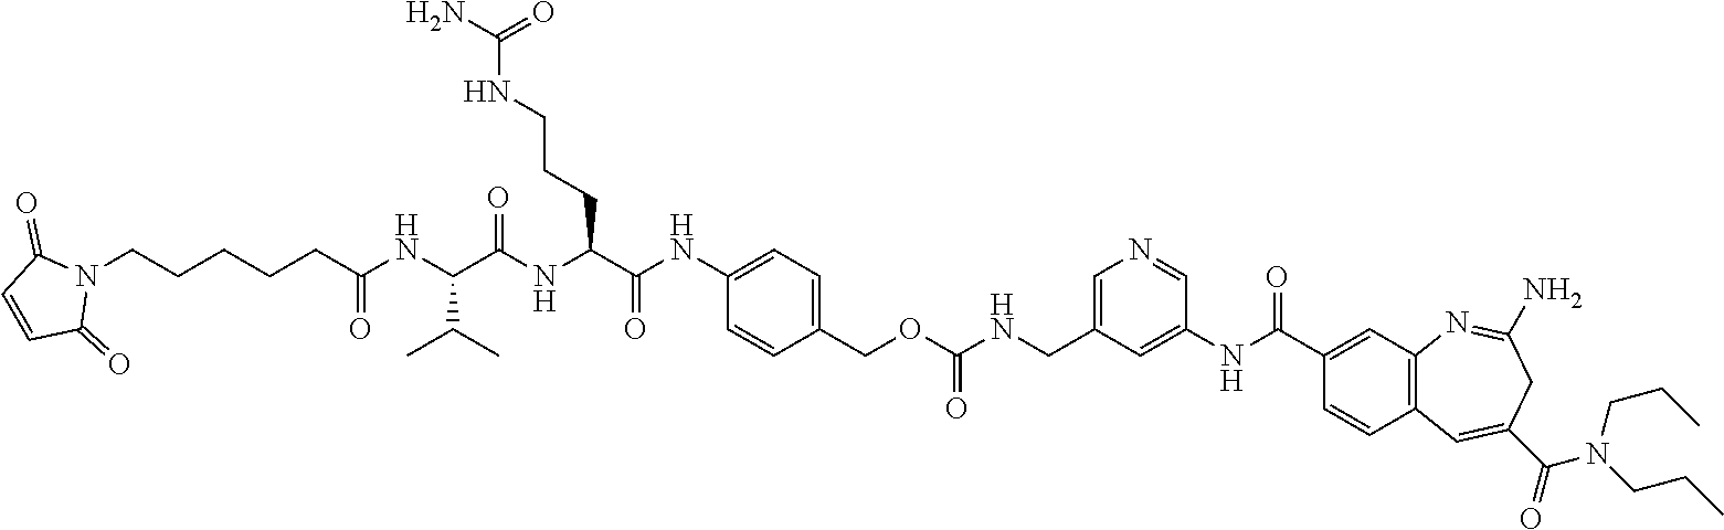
N1=CC(NC(C2=CC3=C(C=C2)C=C(C(=O)N(CCC)CCC)CC(N)=N3)=O)=CC(CNC(OCC2=CC=C(NC(C(NC(C(NC(CCCCCN3C(=O)C=CC3=O)=O)C(C)C)=O)CCCNC(N)=O)=O)C=C2)=O)=C1
